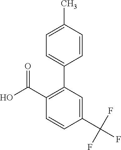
C1(C(=O)O)=C(C2=CC=C(C)C=C2)C=C(C(F)(F)F)C=C1
